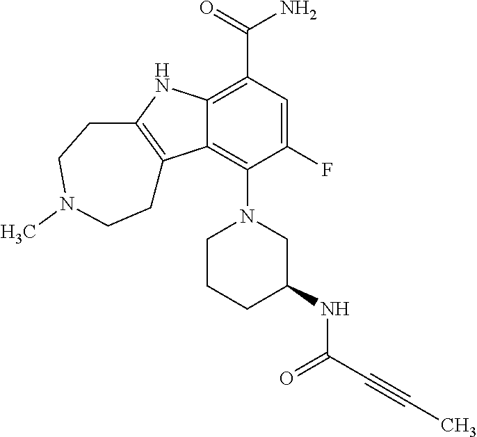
C12=C(C(=O)N)C=C(F)C(N3CCCC(NC(C#CC)=O)C3)=C1C1=C(N2)CCN(C)CC1
